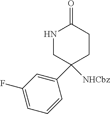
N1CC(C2=CC(F)=CC=C2)([NHCbz])CCC1=O
